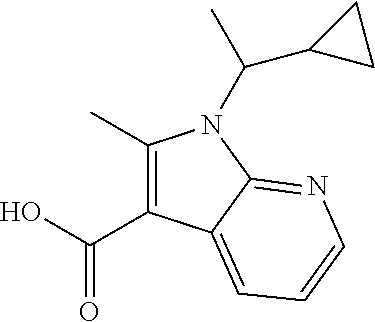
C(O)(=O)C1=C(C)N(C(C2CC2)C)C2=NC=CC=C12
